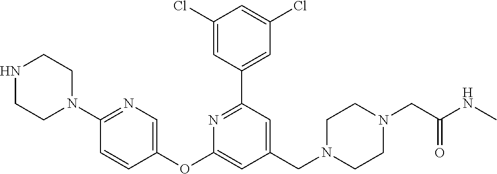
N1CCN(C2=NC=C(OC3=CC(CN4CCN(CC(=O)NC)CC4)=CC(C4=CC(Cl)=CC(Cl)=C4)=N3)C=C2)CC1
